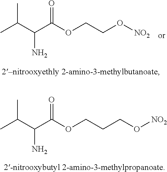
CC(C(C(OCCCO[NO2])=O)N)C.CC(C(C(OCCO[NO2])=O)N)C
